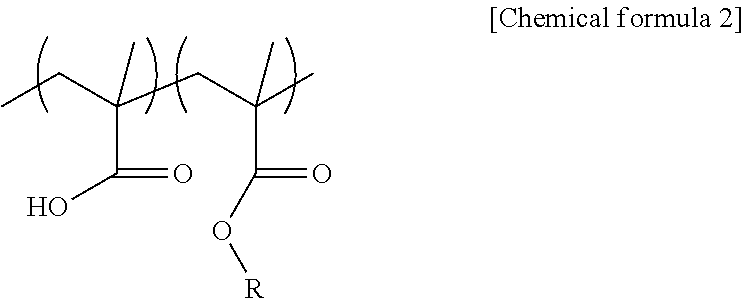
CCC(CC(C)(C)C(O[R])=O)(C)C(O)=O
